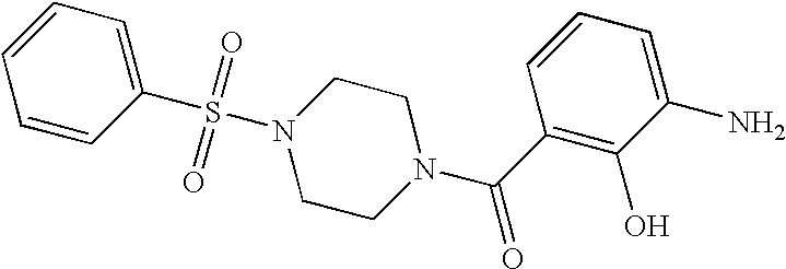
S(N1CCN(C(C2=C(O)C(N)=CC=C2)=O)CC1)(C1=CC=CC=C1)(=O)=O
